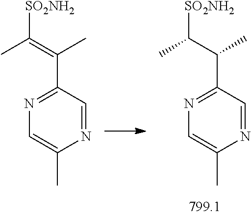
N1=CC(C(C)C([SO2NH2])C)=NC=C1C.N1=CC(C(C)=C([SO2NH2])C)=NC=C1C
